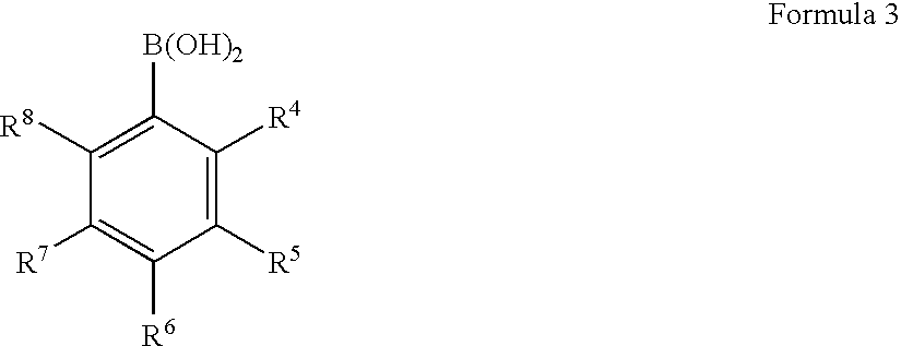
C1([R7])=C([R6])C([R5])=C([R4])C([B(OH)2])=C1[R8]
